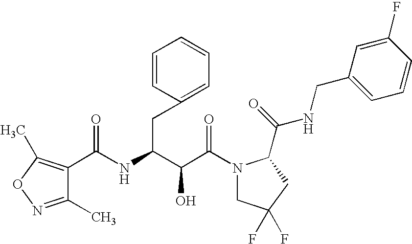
C(C(N1CC(F)(F)CC1C(NCC1=CC=CC(F)=C1)=O)=O)(O)C(CC1=CC=CC=C1)NC(=O)C1=C(C)ON=C1C
